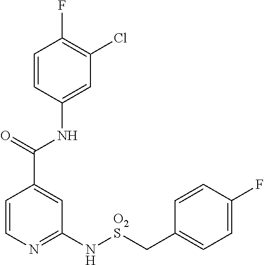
C1=CN=C(N[O2S]CC2=CC=C(F)C=C2)C=C1C(=O)NC1=CC(Cl)=C(F)C=C1
